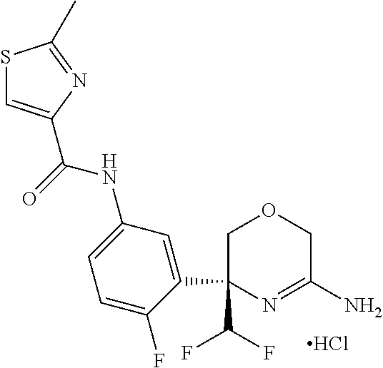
C1=C(F)C(C2(C(F)F)COCC(N)=N2)=CC(NC(=O)C2=CSC(C)=N2)=C1.Cl
